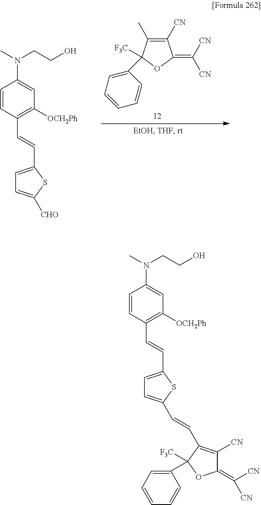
C1=CC(C=CC2=CC=C([CHO])S2)=C([OCH2Ph])C=C1N(C)CCO.C1([CN])=C(C)C([F3C])(C2=CC=CC=C2)OC1=C([CN])[CN].C1=CC(C=CC2=CC=C(C=CC3=C([CN])C(=C([CN])[CN])OC3(C3=CC=CC=C3)[F3C])S2)=C([OCH2Ph])C=C1N(C)CCO
